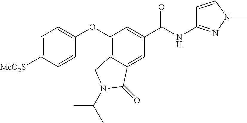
C1=CN(C)N=C1NC(C1=CC(OC2=CC=C([MeO2S])C=C2)=C2C(=C1)C(=O)N(C(C)C)C2)=O
